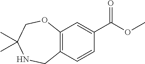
C12=C(C=CC(C(OC)=O)=C1)CNC(C)(C)CO2
